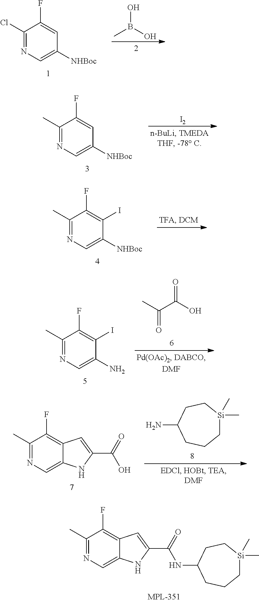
C1(Cl)=NC=C([NHBoc])C=C1F.CB(O)O.C1(C)=NC=C([NHBoc])C=C1F.[I2].C1(C)=NC=C([NHBoc])C(I)=C1F.C(C(O)=O)(C)=O.C1(C)=NC=C(N)C(I)=C1F.C1[Si](C)(C)CCC(N)CC1.C1(C)=NC=C2C(=C1F)C=C(C(=O)O)N2.C1(C)=NC=C2C(=C1F)C=C(C(=O)NC1CCC[Si](C)(C)CC1)N2
